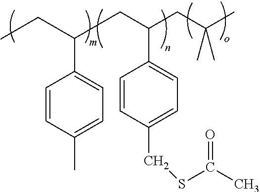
C(C(CC(C)(C)C)C1=CC=C(CSC(C)=O)C=C1)CC(CC)C1=CC=C(C)C=C1
